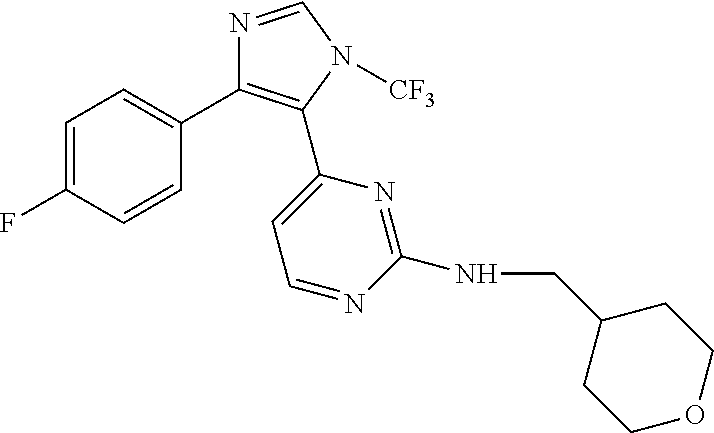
C1=C(F)C=CC(C2=C(C3=CC=NC(NCC4CCOCC4)=N3)N([CF3])C=N2)=C1
